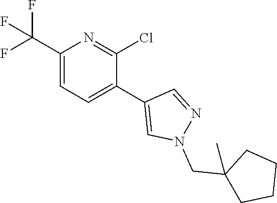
C1(C(F)(F)F)=CC=C(C2=CN(CC3(C)CCCC3)N=C2)C(Cl)=N1
